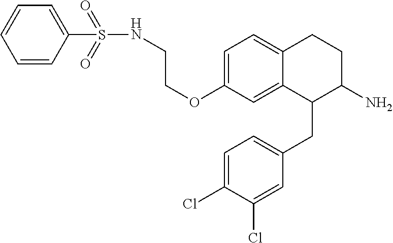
C1=C(OCCNS(=O)(=O)C2=CC=CC=C2)C=C2C(=C1)CCC(N)C2CC1=CC=C(Cl)C(Cl)=C1
